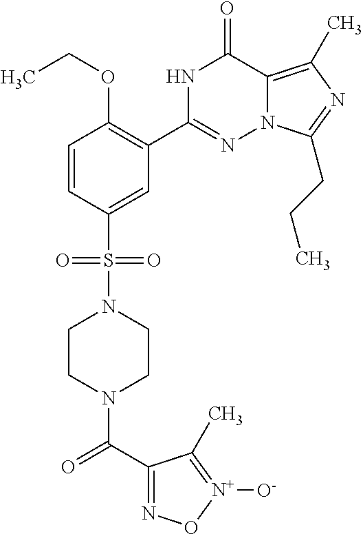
CCOC1=C(C2=NN3C(=C(C)N=C3CCC)C(=O)N2)C=C(S(=O)(=O)N2CCN(C(C3=NO[N+]([O-])=C3C)=O)CC2)C=C1
